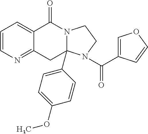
C1=CN=C2C(=C1)C(=O)N1C(C3=CC=C(OC)C=C3)(C2)N(C(C2=COC=C2)=O)CC1
